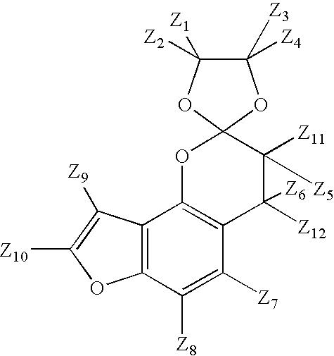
C12=C(C([Z8])=C([Z7])C3=C1OC1(C([Z11])([Z5])C3([Z12])[Z6])OC([Z2])([Z1])C([Z4])([Z3])O1)OC([Z10])=C2[Z9]
